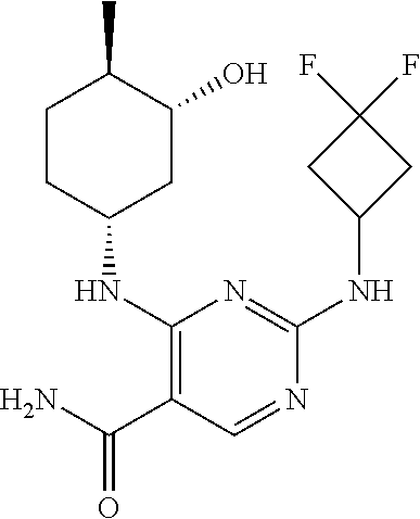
OC1C(C)CCC(NC2=C(C(N)=O)C=NC(NC3CC(F)(F)C3)=N2)C1
